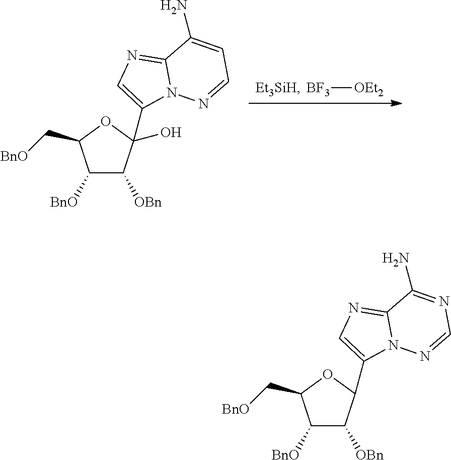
[Et3SiH].[BF3][OEt2].C1([BnO])C([OBn])C(O)(C2=CN=C3N2N=CC=C3N)OC1C[BnO].C1([BnO])C([OBn])C(C2=CN=C3N2N=CN=C3N)OC1C[BnO]
